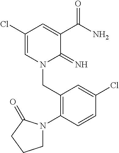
C1(Cl)=CN(CC2=C(N3CCCC3=O)C=CC(Cl)=C2)C(=N)C(C(N)=O)=C1
